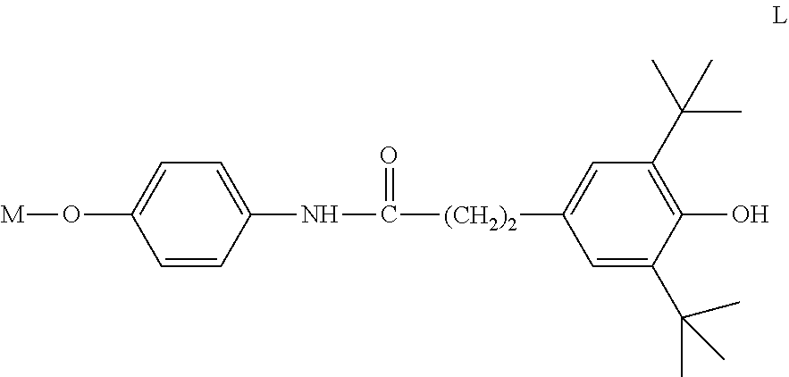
C1=CC(NC([(CH2)2]C2=CC(C(C)(C)C)=C(O)C(C(C)(C)C)=C2)=O)=CC=C1O[M]
